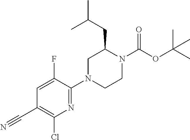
C(#N)C1=C(Cl)N=C(N2CCN(C(OC(C)(C)C)=O)C(CC(C)C)C2)C(F)=C1
